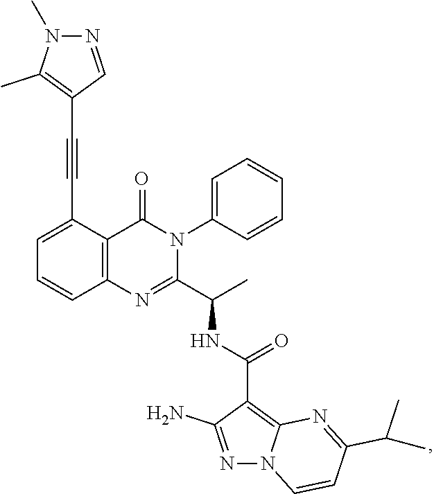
C(C1=CC=CC2=C1C(=O)N(C1=CC=CC=C1)C(C(C)NC(C1=C3N(N=C1N)C=CC(C(C)C)=N3)=O)=N2)#CC1=C(C)N(C)N=C1
